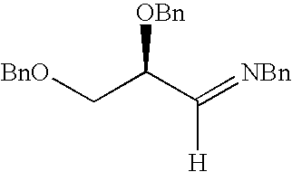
[BnO]CC(C(=[NBn])[H])[OBn]
